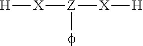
[H][X][Z]([X][H])[f]
